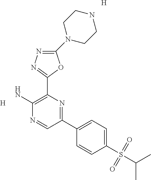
[H].C1(N2CCNCC2)=NN=C(C2=C(N)N=CC(C3=CC=C(S(C(C)C)(=O)=O)C=C3)=N2)O1.[H]
